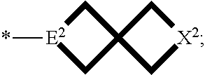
C12(C[X2]C1)C[E2](*)C2
